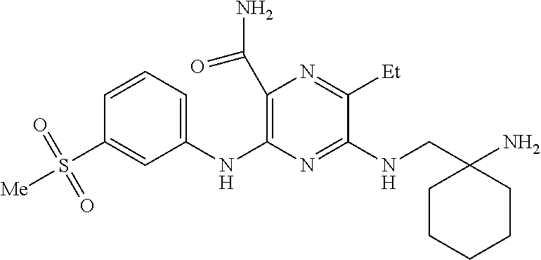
C1=CC=C(NC2=C(C(=O)N)N=C([Et])C(NCC3(N)CCCCC3)=N2)C=C1S([Me])(=O)=O
